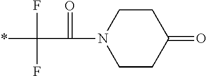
C1CC(=O)CCN1C(=O)C(F)(*)F
